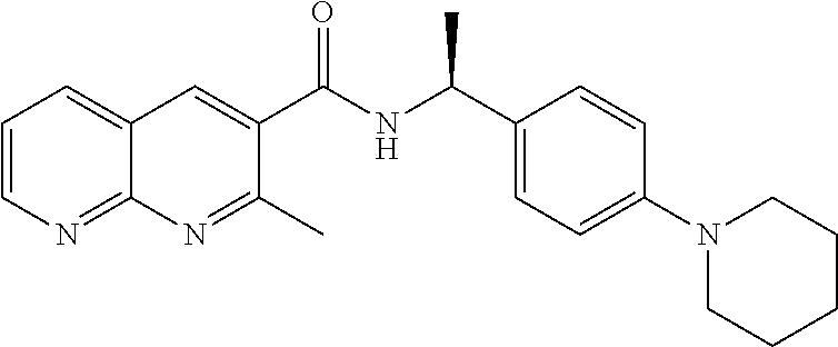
C1=CN=C2C(=C1)C=C(C(NC(C1=CC=C(N3CCCCC3)C=C1)C)=O)C(C)=N2
